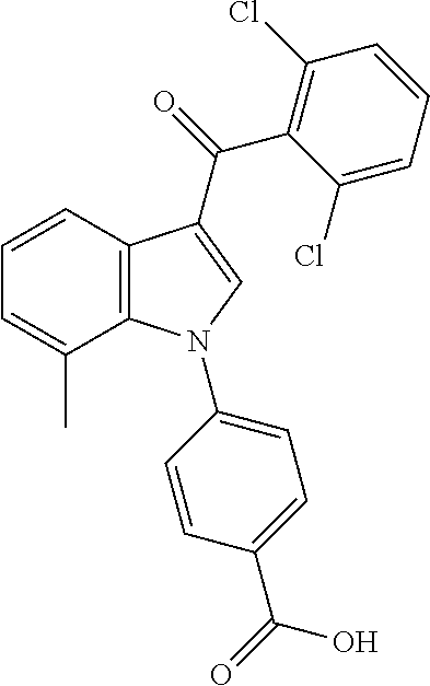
C1=CC2=C(C(C)=C1)N(C1=CC=C(C(=O)O)C=C1)C=C2C(=O)C1=C(Cl)C=CC=C1Cl
